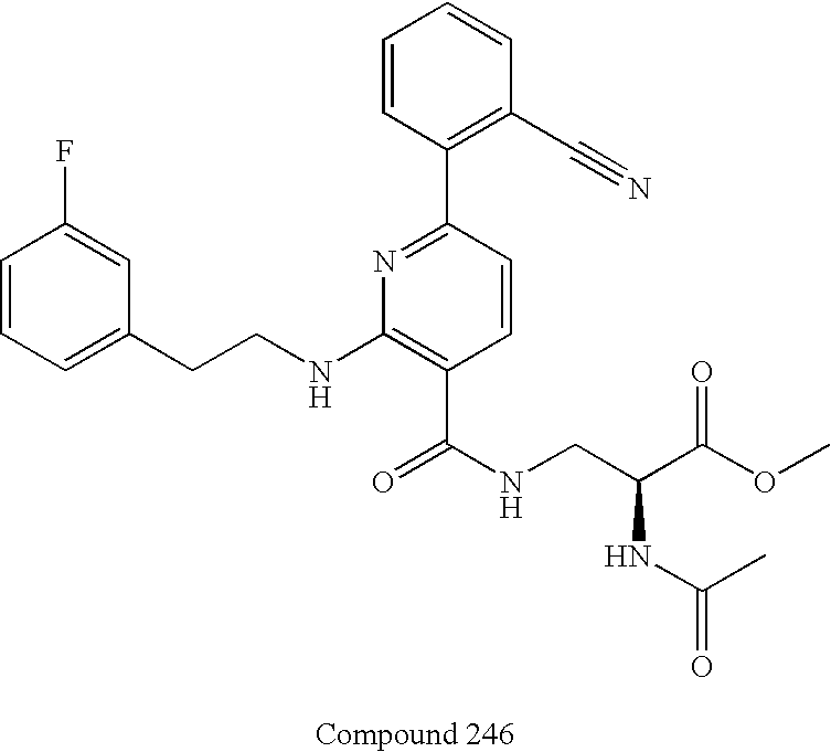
C1=CC=C(CCNC2=C(C(NCC(NC(C)=O)C(OC)=O)=O)C=CC(C3=C(C#N)C=CC=C3)=N2)C=C1F
